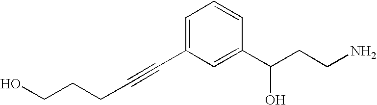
C(C#CC1=CC=CC(C(CCN)O)=C1)CCO
